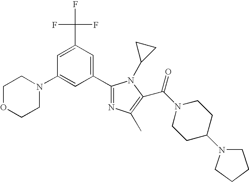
C1OCCN(C2=CC(C3=NC(C)=C(C(N4CCC(N5CCCC5)CC4)=O)N3C3CC3)=CC(C(F)(F)F)=C2)C1
